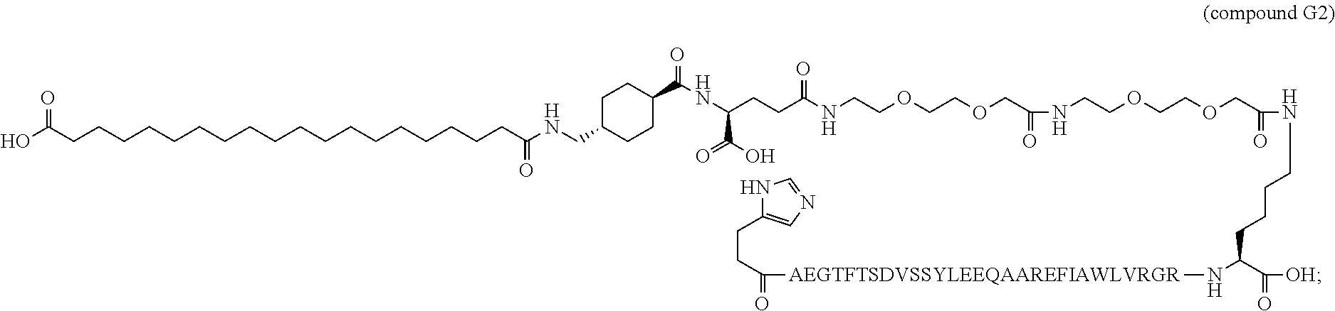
C(CCC(NCC1CCC(C(NC(CCC(=O)NCCOCCOCC(=O)NCCOCCOCC(=O)NCCCCC(N[AEGTFTSDVSSYLEEQAAREFIAWLVRGR]C(=O)CCC2=CN=CN2)C(=O)[OH])C(=O)O)=O)CC1)=O)CCCCCCCCCCCCCCCC(O)=O
